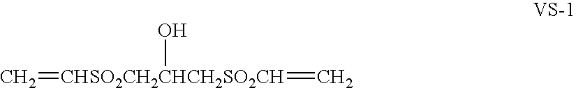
C=[CHSO2CH2CHCH2SO2CH](=C)O
